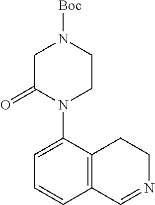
C12=C(C(N3CCN([Boc])CC3=O)=CC=C1)CCN=C2
